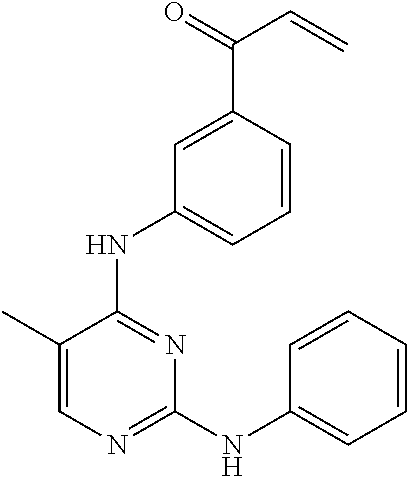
N(C1=NC(NC2=CC=CC=C2)=NC=C1C)C1=CC=CC(C(=O)C=C)=C1
